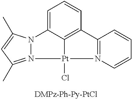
N12=C(C)C=C(C)N1C1=CC=CC3=C1[Pt]2(Cl)N1=C3C=CC=C1
